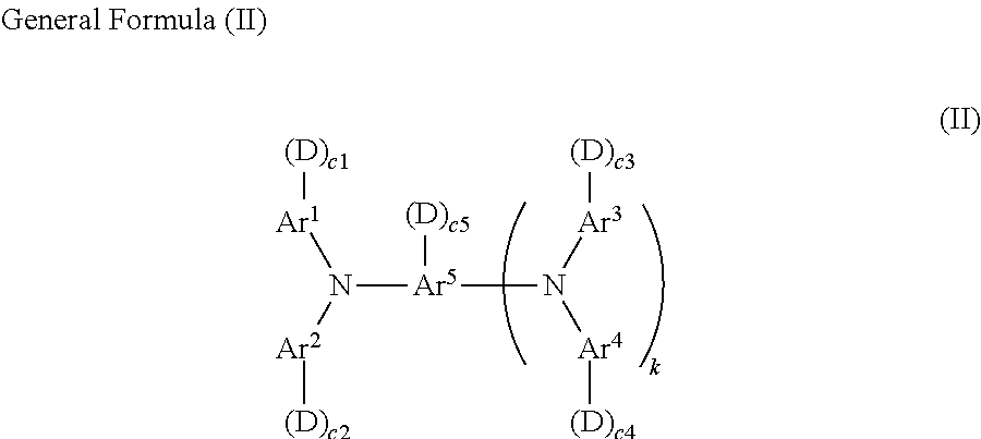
[Ar5](N([Ar3][(D)c3])[Ar4][(D)c4])(N([Ar2][(D)c2])[Ar1][(D)c1])[(D)c5]
